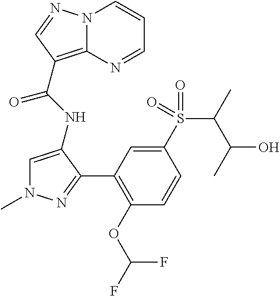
N12C(=C(C(NC3=CN(C)N=C3C3=C(OC(F)F)C=CC(S(C(C(O)C)C)(=O)=O)=C3)=O)C=N1)N=CC=C2
